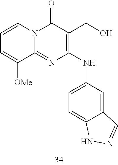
C1=CC=C([OMe])C2=NC(NC3=CC=C4C(=C3)C=NN4)=C(CO)C(=O)N12
